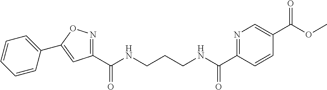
C1(C(NCCCNC(C2=NC=C(C(=O)OC)C=C2)=O)=O)=NOC(C2=CC=CC=C2)=C1
